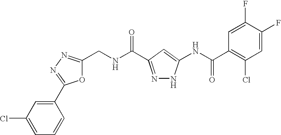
C1(CNC(=O)C2=NNC(NC(C3=C(Cl)C=C(F)C(F)=C3)=O)=C2)=NN=C(C2=CC(Cl)=CC=C2)O1
